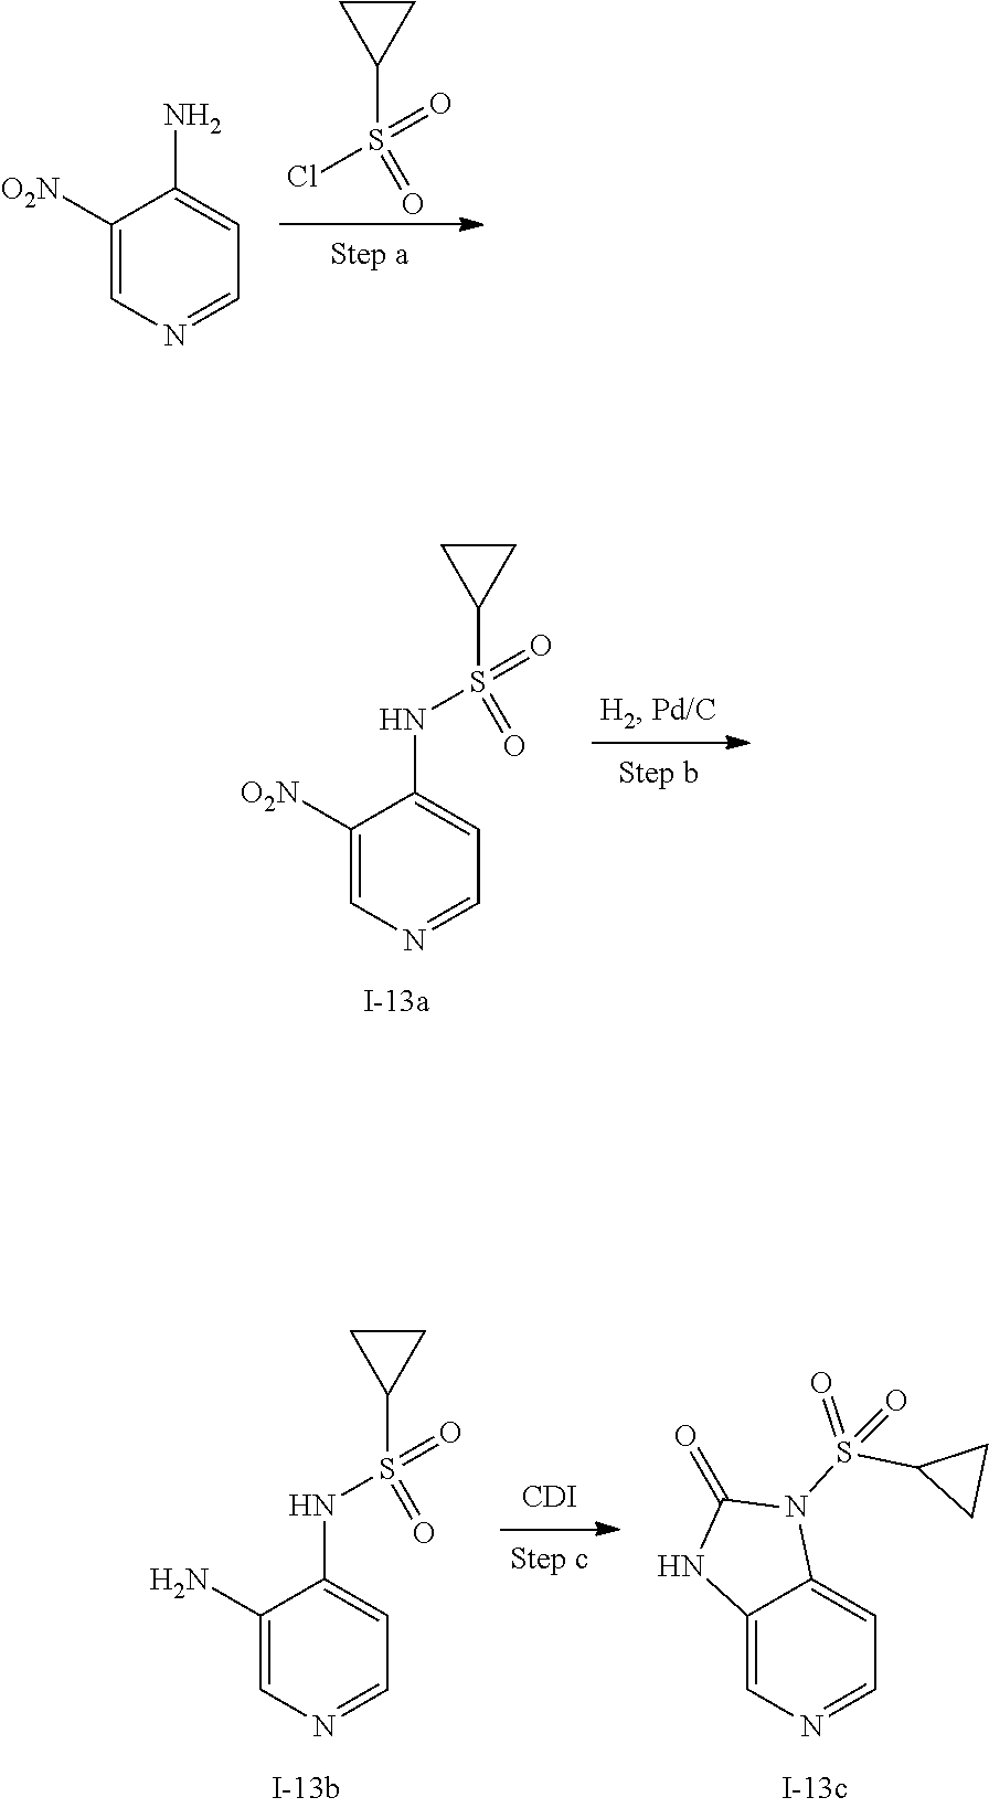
C1([O2N])=CN=CC=C1N.C1(S(=O)(Cl)=O)CC1.C1([O2N])=CN=CC=C1NS(=O)(C1CC1)=O.C1(N)=CN=CC=C1NS(=O)(C1CC1)=O.C12=CN=CC=C1N(S(=O)(C1CC1)=O)C(=O)N2.[CDI]
